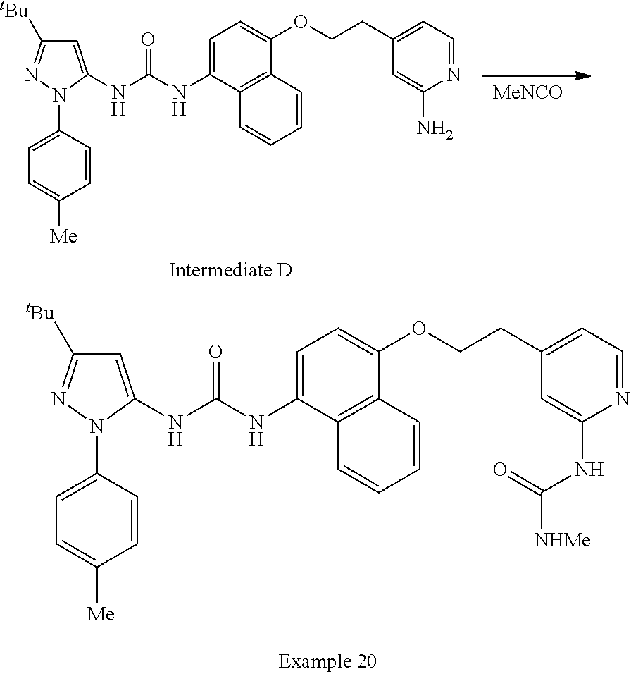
C1=C(NC(NC2=CC=C(OCCC3=CC=NC(NC(=O)[NHMe])=C3)C3=C2C=CC=C3)=O)N(C2=CC=C([Me])C=C2)N=C1[tBu].C1=C(NC(NC2=CC([tBu])=NN2C2=CC=C([Me])C=C2)=O)C2=C(C(OCCC3=CC=NC(N)=C3)=C1)C=CC=C2.[MeNCO]
